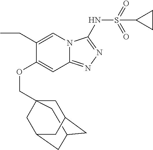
C1C2(COC3=CC4=NN=C(NS(=O)(=O)C5CC5)N4C=C3CC)CC3CC(CC1C3)C2
